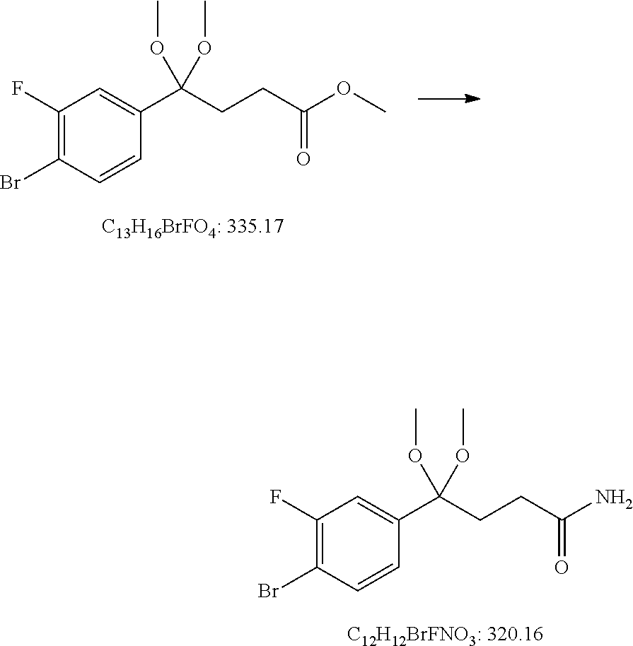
C1(Br)=C(F)C=C(C(CCC(OC)=O)(OC)OC)C=C1.[C13H16BrFO4: 335.17].C1(Br)=C(F)C=C(C(CCC(N)=O)(OC)OC)C=C1.[C12H12BrFNO3: 320.16]
